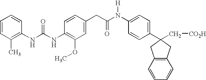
C1=CC(C)=C(NC(NC2=C(OC)C=C(CC(N(C3=CC=C(C4(C[CO2H])CC5=C(C4)C=CC=C5)C=C3)[H])=O)C=C2)=O)C=C1
